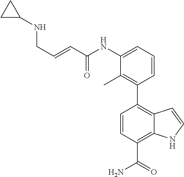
C1(C2=C3C(=C(C(=O)N)C=C2)NC=C3)=C(C)C(NC(C=CCNC2CC2)=O)=CC=C1
